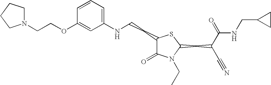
C1(NCCC2C(=O)N(CC)C(CC(C#N)C(=O)NCC3CC3)S2)=CC=CC(OCCN2CCCC2)=C1
